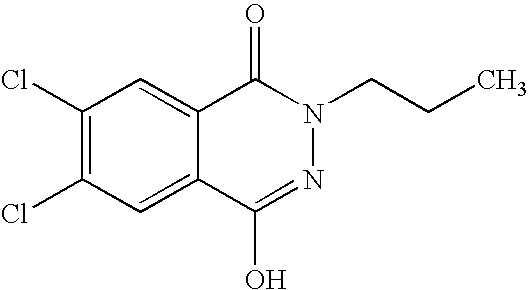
C1(Cl)=C(Cl)C=C2C(=C1)C(=O)N(CCC)N=C2O
